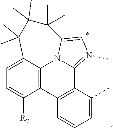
C1=CC=C(C)C2=C1C1=C3N4C2=N(C)C=C4C(C)(C)C(C)(C)C(C)(C)C3=CC=C1[R7]
